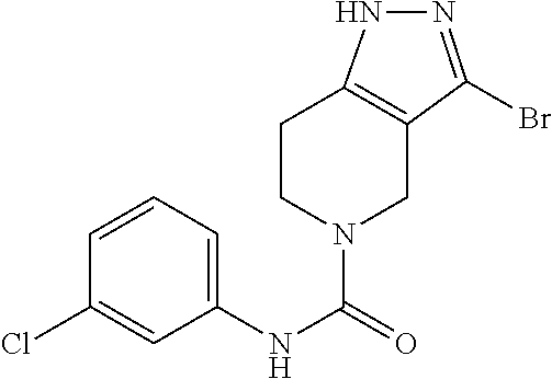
C1CN(C(NC2=CC=CC(Cl)=C2)=O)CC2=C1NN=C2Br
